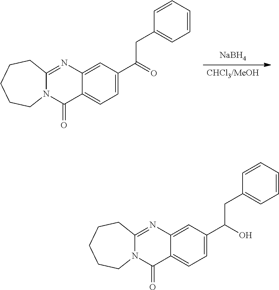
[NaBH4].[CHCl3/MeOH].C(C1=CC=C2C(=C1)N=C1N(C2=O)CCCCC1)(=O)CC1=CC=CC=C1.C(C1=CC=C2C(=C1)N=C1N(C2=O)CCCCC1)(O)CC1=CC=CC=C1
